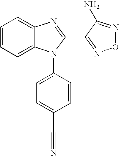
C1=CC=C2C(=C1)N=C(C1=NON=C1N)N2C1=CC=C(C#N)C=C1
